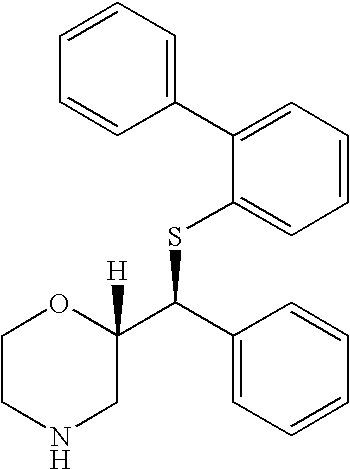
C1CNCC(C(SC2=CC=CC=C2C2=CC=CC=C2)C2=CC=CC=C2)([H])O1
